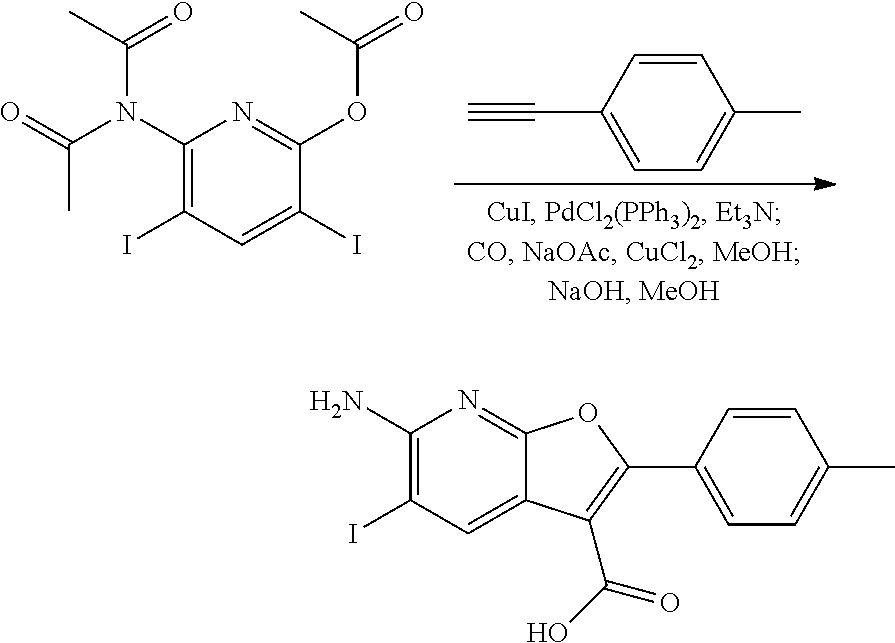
C1(N(C(=O)C)C(C)=O)=C(I)C=C(I)C(OC(=O)C)=N1.C#CC1=CC=C(C)C=C1.C1(N)=C(I)C=C2C(=N1)OC(C1=CC=C(C)C=C1)=C2C(=O)O
